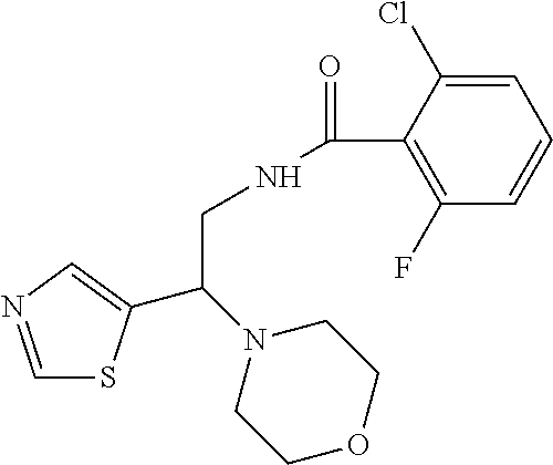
C1=NC=C(C(N2CCOCC2)CNC(=O)C2=C(F)C=CC=C2Cl)S1
